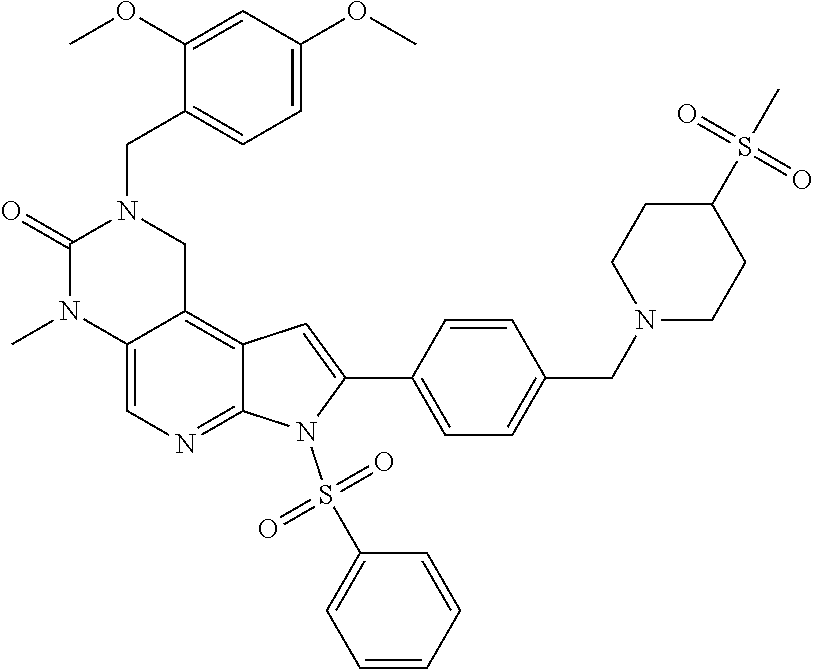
C1(OC)=CC(OC)=CC=C1CN1C(=O)N(C)C2=CN=C3C(=C2C1)C=C(C1=CC=C(CN2CCC(S(=O)(C)=O)CC2)C=C1)N3S(C1=CC=CC=C1)(=O)=O
